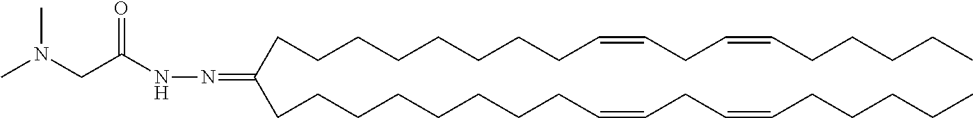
C(CCCCCCC=CCC=CCCCCC)CC(=NNC(CN(C)C)=O)CCCCCCCCC=CCC=CCCCCC
